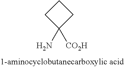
C1(N)([CO2H])CCC1
